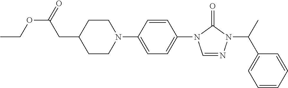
O(C(CC1CCN(C2=CC=C(N3C=NN(C(C)C4=CC=CC=C4)C3=O)C=C2)CC1)=O)CC
